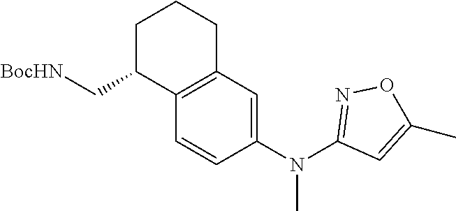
C1=CC(N(C2=NOC(C)=C2)C)=CC2=C1C(C[BocHN])CCC2
